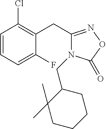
C1=CC=C(F)C(CC2=NOC(=O)N2CC2C(C)(C)CCCC2)=C1Cl
